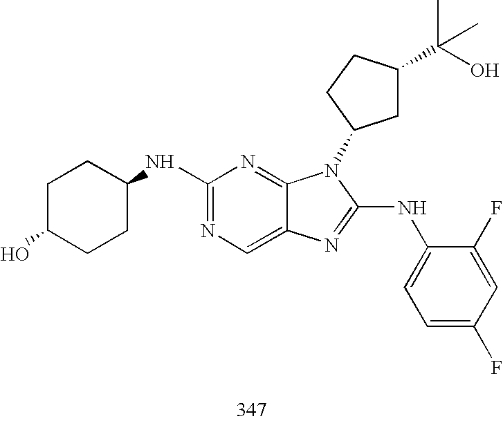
C1(NC2CCC(O)CC2)=NC=C2C(=N1)N(C1CC(C(O)(C)C)CC1)C(NC1=CC=C(F)C=C1F)=N2
